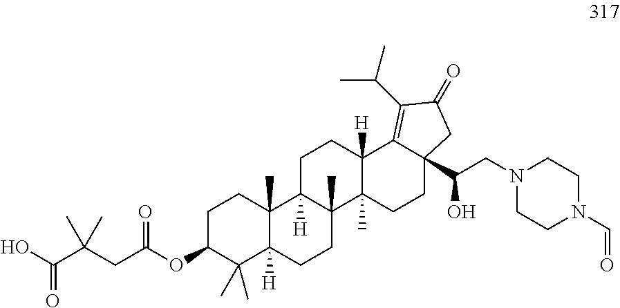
C1C(OC(CC(C(O)=O)(C)C)=O)C(C)(C)C2([H])C(C)(C1)C1([H])C(C)(CC2)C2(C)C([H])(CC1)C1=C(C(C)C)C(=O)CC1(C(CN1CCN(C=O)CC1)O)CC2
